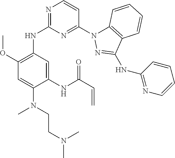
C1(NC2=NC=CC(N3C4=C(C(NC5=NC=CC=C5)=N3)C=CC=C4)=N2)=C(OC)C=C(N(CCN(C)C)C)C(NC(C=C)=O)=C1
